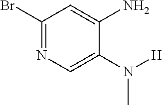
C1(Br)=NC=C(N([H])C)C(N)=C1
